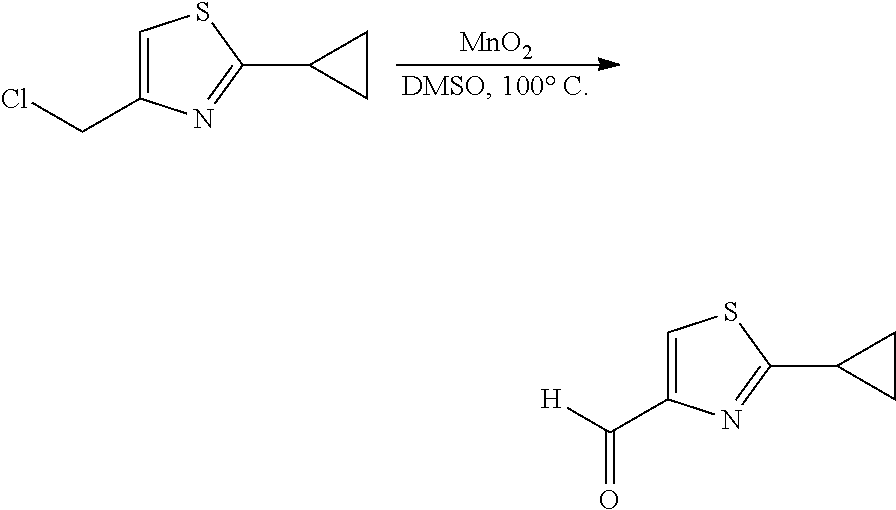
[MnO2].C1=C(CCl)N=C(C2CC2)S1.C1=C(C([H])=O)N=C(C2CC2)S1
